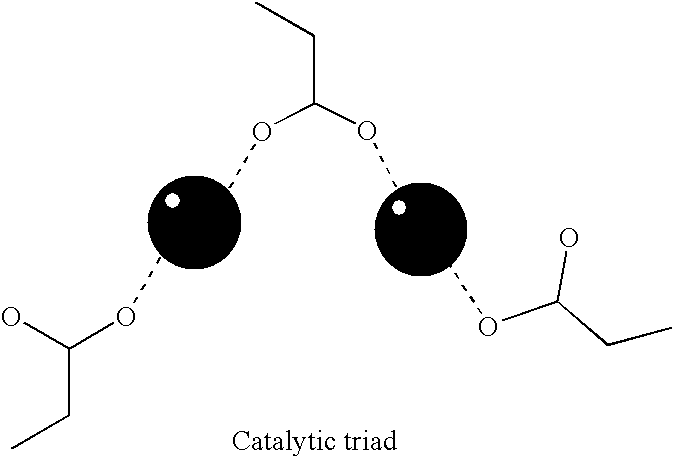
COC(O)CC.COC(OC)CC.COC(O)CC
